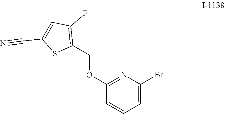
C1=CC=C(Br)N=C1OCC1=C(F)C=C(C#N)S1
